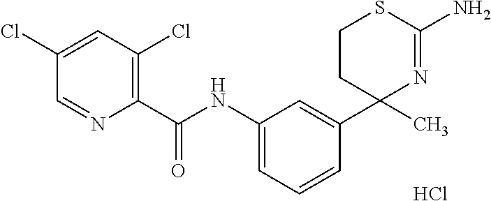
C1=C(NC(C2=C(Cl)C=C(Cl)C=N2)=O)C=C(C2(C)N=C(N)SCC2)C=C1.Cl
